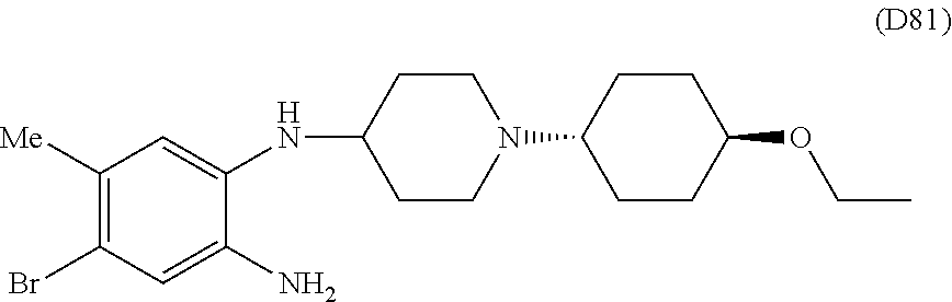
C1([Me])=C(Br)C=C(N)C(NC2CCN(C3CCC(OCC)CC3)CC2)=C1
